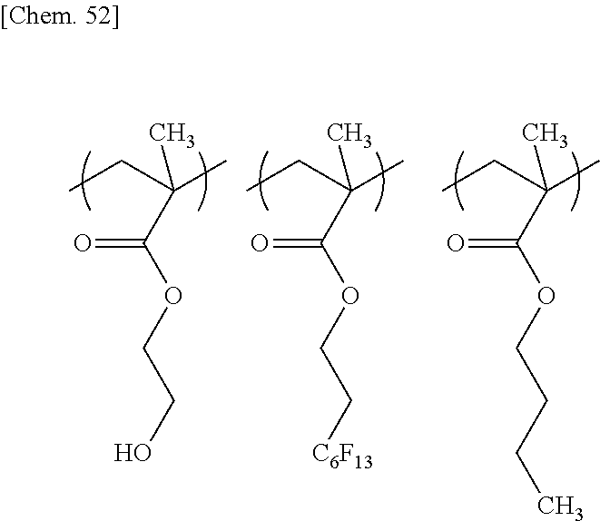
CCC(C)(C)C(OCCO)=O.CCC(C)(C)C(OCC[C6F13])=O.CCC(C)(C)C(OCCCC)=O
